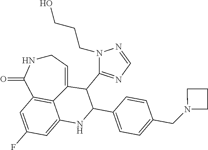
C1NC(=O)C2=C3C(=CC(F)=C2)NC(C2=CC=C(CN4CCC4)C=C2)C(C2=NC=NN2CCCO)C3=C1
